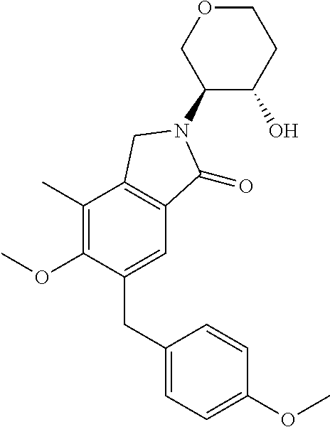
C1(C)=C(OC)C(CC2=CC=C(OC)C=C2)=CC2=C1CN(C1C(O)CCOC1)C2=O
